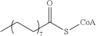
C(C(S[CoA])=O)CC
